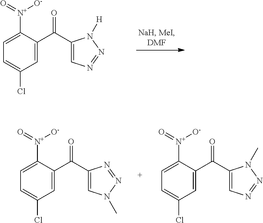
C1=C([N+](=O)[O-])C(C(C2=CN=NN2[H])=O)=CC(Cl)=C1.C1=C([N+](=O)[O-])C(C(C2=CN(C)N=N2)=O)=CC(Cl)=C1.C1=C([N+](=O)[O-])C(C(C2=CN=NN2C)=O)=CC(Cl)=C1
